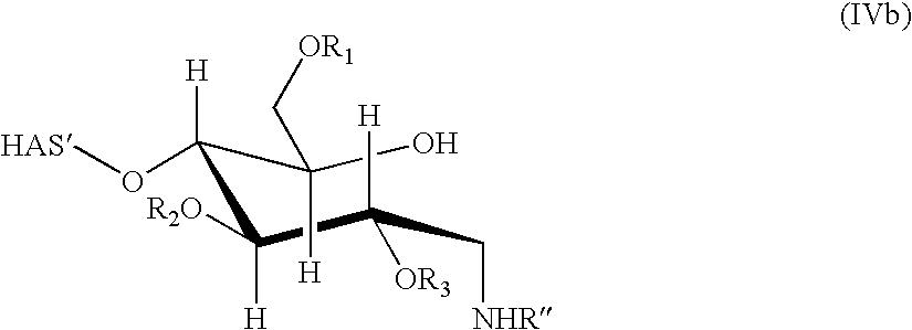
C(C(C(C[NHR])([H])[OR3])([R2O])[H])(C(O)([H])C[OR1])(O[HAS])[H]
